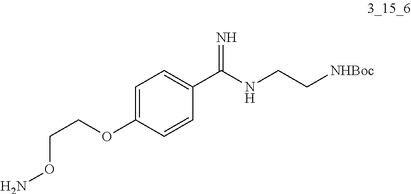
C1=C(OCCON)C=CC(C(NCC[NHBoc])=N)=C1
